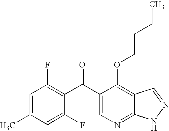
C1=C(C)C=C(F)C(C(C2=CN=C3C(=C2OCCCC)C=NN3)=O)=C1F
